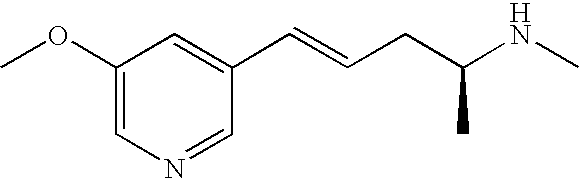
C1(OC)=CN=CC(C=CCC(NC)C)=C1
